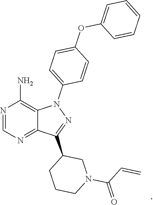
C1=NC(N)=C2C(=N1)C(C1CN(C(C=C)=O)CCC1)=NN2C1=CC=C(OC2=CC=CC=C2)C=C1
